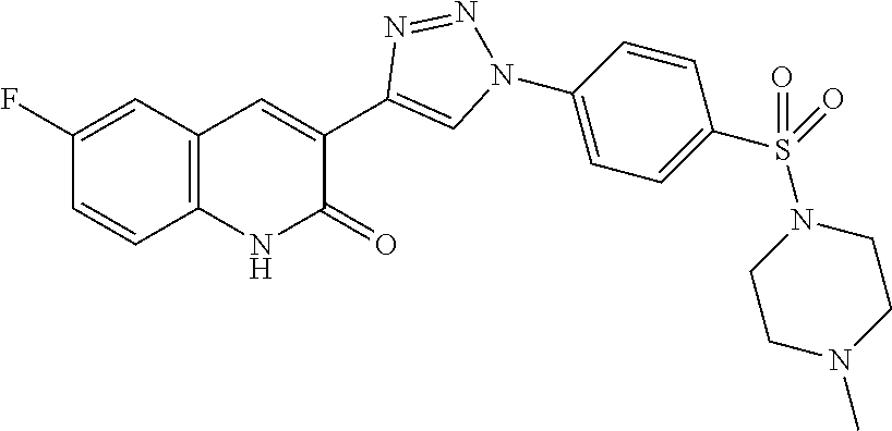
C1=CC2=C(C=C1F)C=C(C1=CN(C3=CC=C(S(=O)(N4CCN(C)CC4)=O)C=C3)N=N1)C(=O)N2
